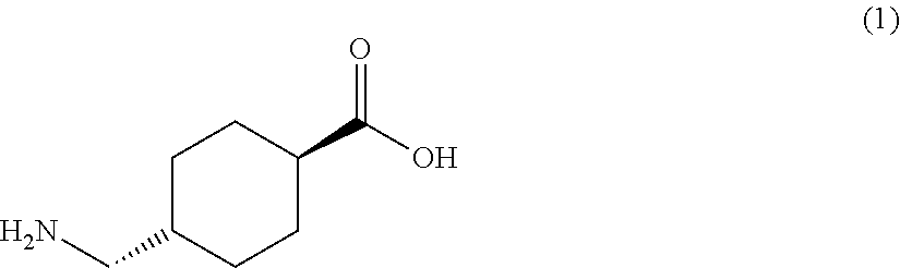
NCC1CCC(C(O)=O)CC1
